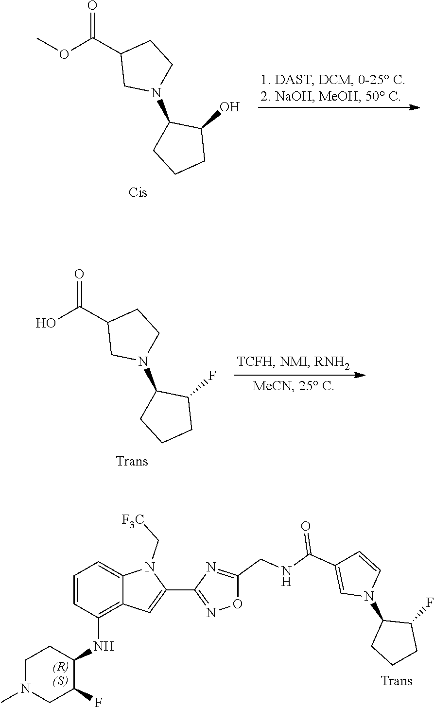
C1(C(OC)=O)CN(C2CCCC2O)CC1.C1(C(O)=O)CN(C2CCCC2F)CC1.C1=CC(NC2CCN(C)CC2F)=C2C(=C1)N(C[F3C])C(C1=NOC(CNC(=O)C3=CN(C4CCCC4F)C=C3)=N1)=C2
